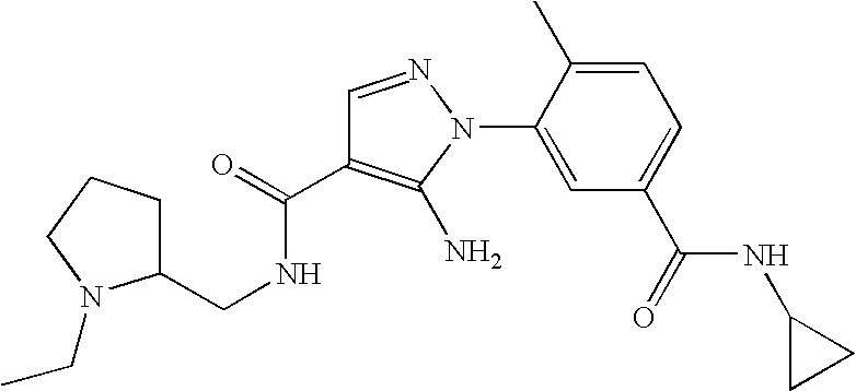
C1=C(C)C(N2N=CC(C(=O)NCC3CCCN3CC)=C2N)=CC(C(=O)NC2CC2)=C1
